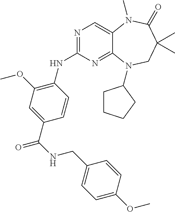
N1=C(NC2=C(OC)C=C(C(=O)NCC3=CC=C(OC)C=C3)C=C2)N=C2C(=C1)N(C)C(=O)C(C)(C)CN2C1CCCC1
